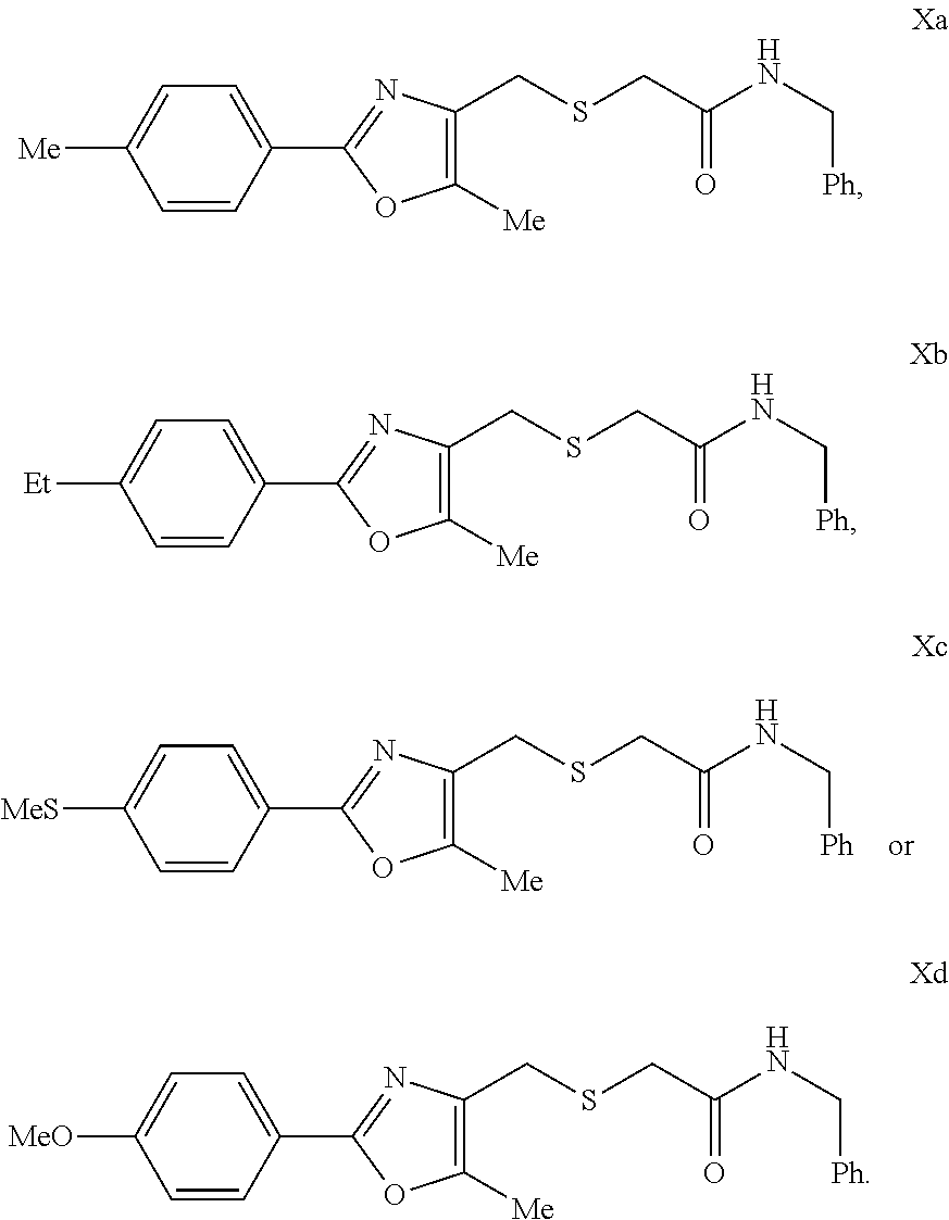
C1([Me])=C(CSCC(NC[Ph])=O)N=C(C2=CC=C([Me])C=C2)O1.C1([Me])=C(CSCC(NC[Ph])=O)N=C(C2=CC=C([Et])C=C2)O1.C1([Me])=C(CSCC(NC[Ph])=O)N=C(C2=CC=C([MeO])C=C2)O1.C1([Me])=C(CSCC(NC[Ph])=O)N=C(C2=CC=C([MeS])C=C2)O1
